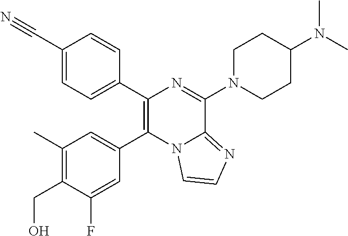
C1(C2=CC=C(C#N)C=C2)=C(C2=CC(C)=C(CO)C(F)=C2)N2C(=NC=C2)C(N2CCC(N(C)C)CC2)=N1
